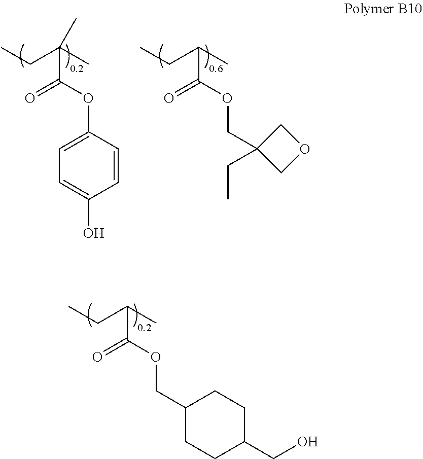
CCC(C)C(OCC1CCC(CO)CC1)=O.CCC(C)(C(OC1=CC=C(O)C=C1)=O)C.CCC(C)C(OCC1(CC)COC1)=O
